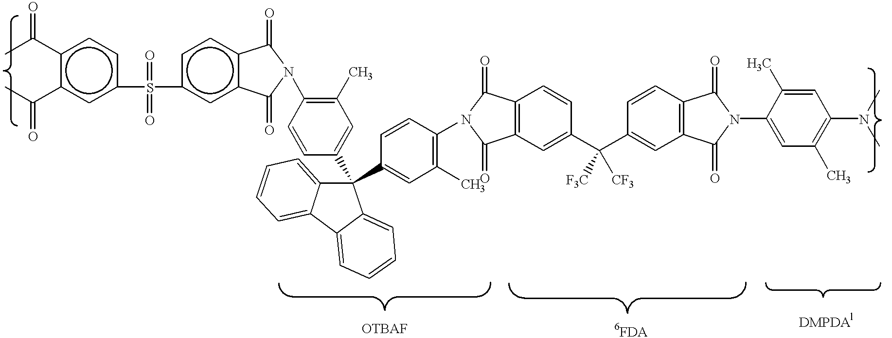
C1(C)=C(N2C(=O)c3c(ccc(S(=O)(=O)c4cc(C(C)=O)c(C(C)=O)cc4)c3)C2=O)C=CC(C2(C3=CC(C)=C(N4C(=O)C5=C(C4=O)C=C(C(C4=CC6=C(C=C4)C(=O)N(C4=CC(C)=C(N(C)C)C=C4C)C6=O)([F3C])[CF3])C=C5)C=C3)C3=CC=CC=C3C3=CC=CC=C32)=C1
